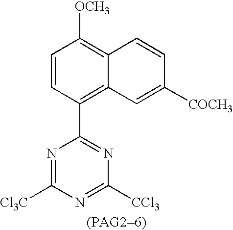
C1=CC(C2=NC([CCl3])=NC([Cl3C])=N2)=C2C(=C1[OCH3])C=CC([COCH3])=C2
